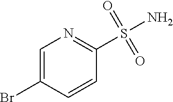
C1=C(Br)C=CC(S(N)(=O)=O)=N1
